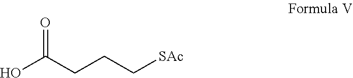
OC(CCC[SAc])=O
